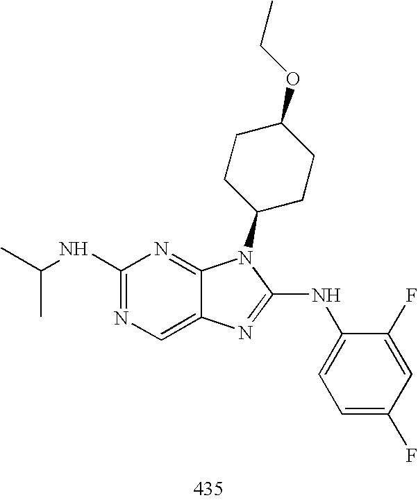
C1(NC(C)C)=NC=C2C(=N1)N(C1CCC(OCC)CC1)C(NC1=CC=C(F)C=C1F)=N2
